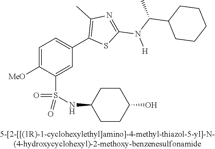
C1=C([OMe])C(S(NC2CCC(O)CC2)(=O)=O)=CC(C2=C(C)N=C(N(C(C3CCCCC3)C)[H])S2)=C1
